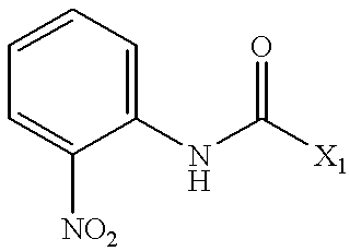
C1([NO2])=CC=CC=C1NC([X1])=O
